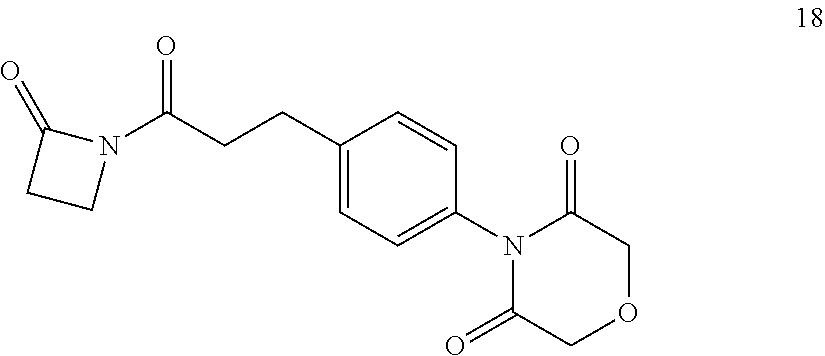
C1(CCC(N2C(=O)CC2)=O)=CC=C(N2C(=O)COCC2=O)C=C1
